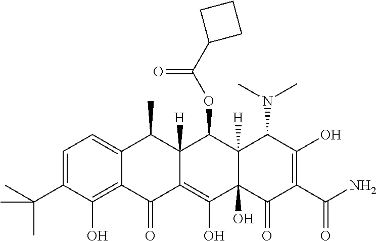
C1=C(C(C)(C)C)C(O)=C2C(=C1)C(C)C1([H])C(=C(O)C3(O)C([H])(C1OC(C1CCC1)=O)C(N(C)C)C(O)=C(C(N)=O)C3=O)C2=O
